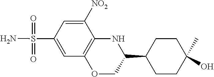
C1=C(S(N)(=O)=O)C=C([NO2])C2=C1OCC(C1CCC(C)(O)CC1)N2
